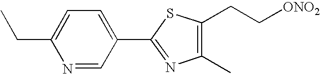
C1(C2=NC(C)=C(CC[ONO2])S2)=CC=C(CC)N=C1
